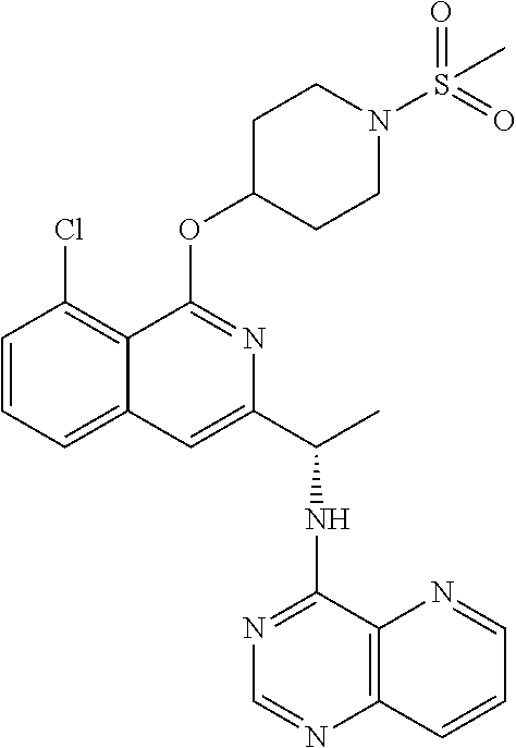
C1=CC=C2C(=C1Cl)C(OC1CCN(S(=O)(=O)C)CC1)=NC(C(C)NC1=NC=NC3=C1N=CC=C3)=C2
